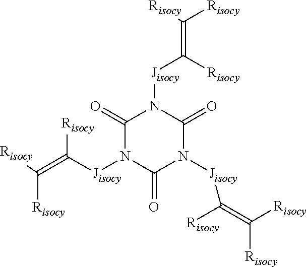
C1(=O)N([Jisocy]C(=C([Risocy])[Risocy])[Risocy])C(=O)N([Jisocy]C(=C([Risocy])[Risocy])[Risocy])C(=O)N1[Jisocy]C(=C([Risocy])[Risocy])[Risocy]
